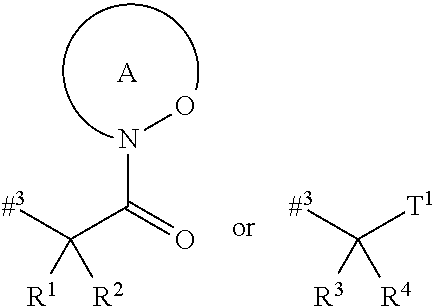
[#3]C(C(=O)NO)([R2])[R1].[A].[#3]C([T1])([R4])[R3]
